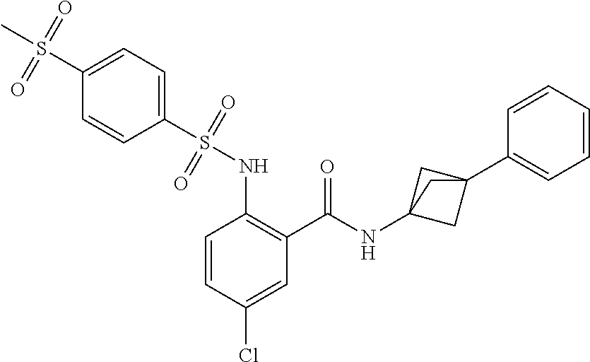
C1=CC(Cl)=CC(C(=O)NC23CC(C4=CC=CC=C4)(C2)C3)=C1NS(C1=CC=C(S(C)(=O)=O)C=C1)(=O)=O
